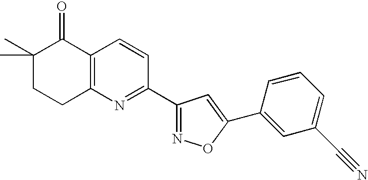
C1(C)(C)CCC2=C(C1=O)C=CC(C1=NOC(C3=CC(C#N)=CC=C3)=C1)=N2
